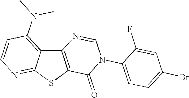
C12=C(SC3=NC=CC(N(C)C)=C13)C(=O)N(C1=CC=C(Br)C=C1F)C=N2
